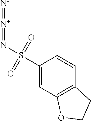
C1(S(N=[N+]=[N-])(=O)=O)=CC2=C(C=C1)CCO2
